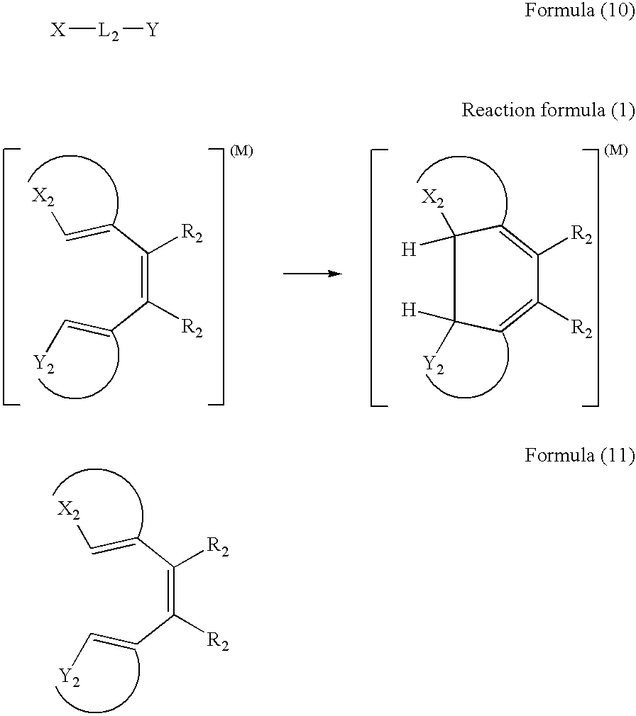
C(=C(C=C[X2])[R2])(C=C[Y2])[R2].C1([R2])=CC([Y2])([H])C([X2])([H])C=C1[R2].C(=C(C=C[X2])[R2])(C=C[Y2])[R2].[X][L2][Y]
